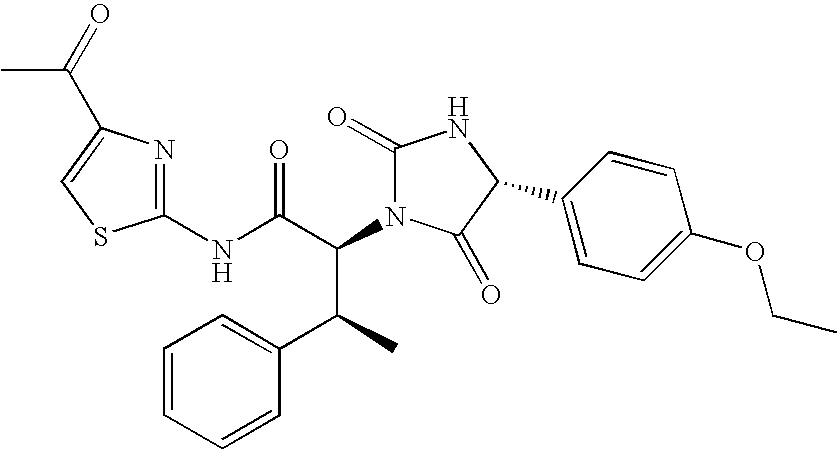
C1(NC(C(C(C2=CC=CC=C2)C)N2C(=O)NC(C3=CC=C(OCC)C=C3)C2=O)=O)=NC(C(C)=O)=CS1
